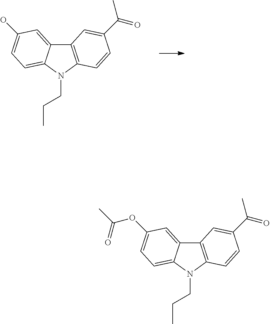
C12=C(C=CC(C(C)=O)=C1)N(CCC)C1=CC=C(O)C=C21.C12=C(N(CCC)C3=CC=C(OC(C)=O)C=C13)C=CC(C(C)=O)=C2
